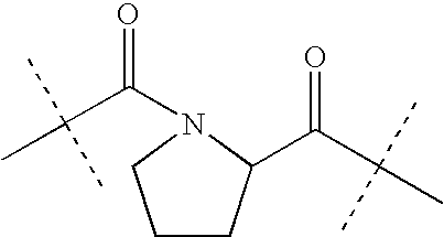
C1CC(C(C(C)(C)C)=O)N(C(C(C)(C)C)=O)C1
